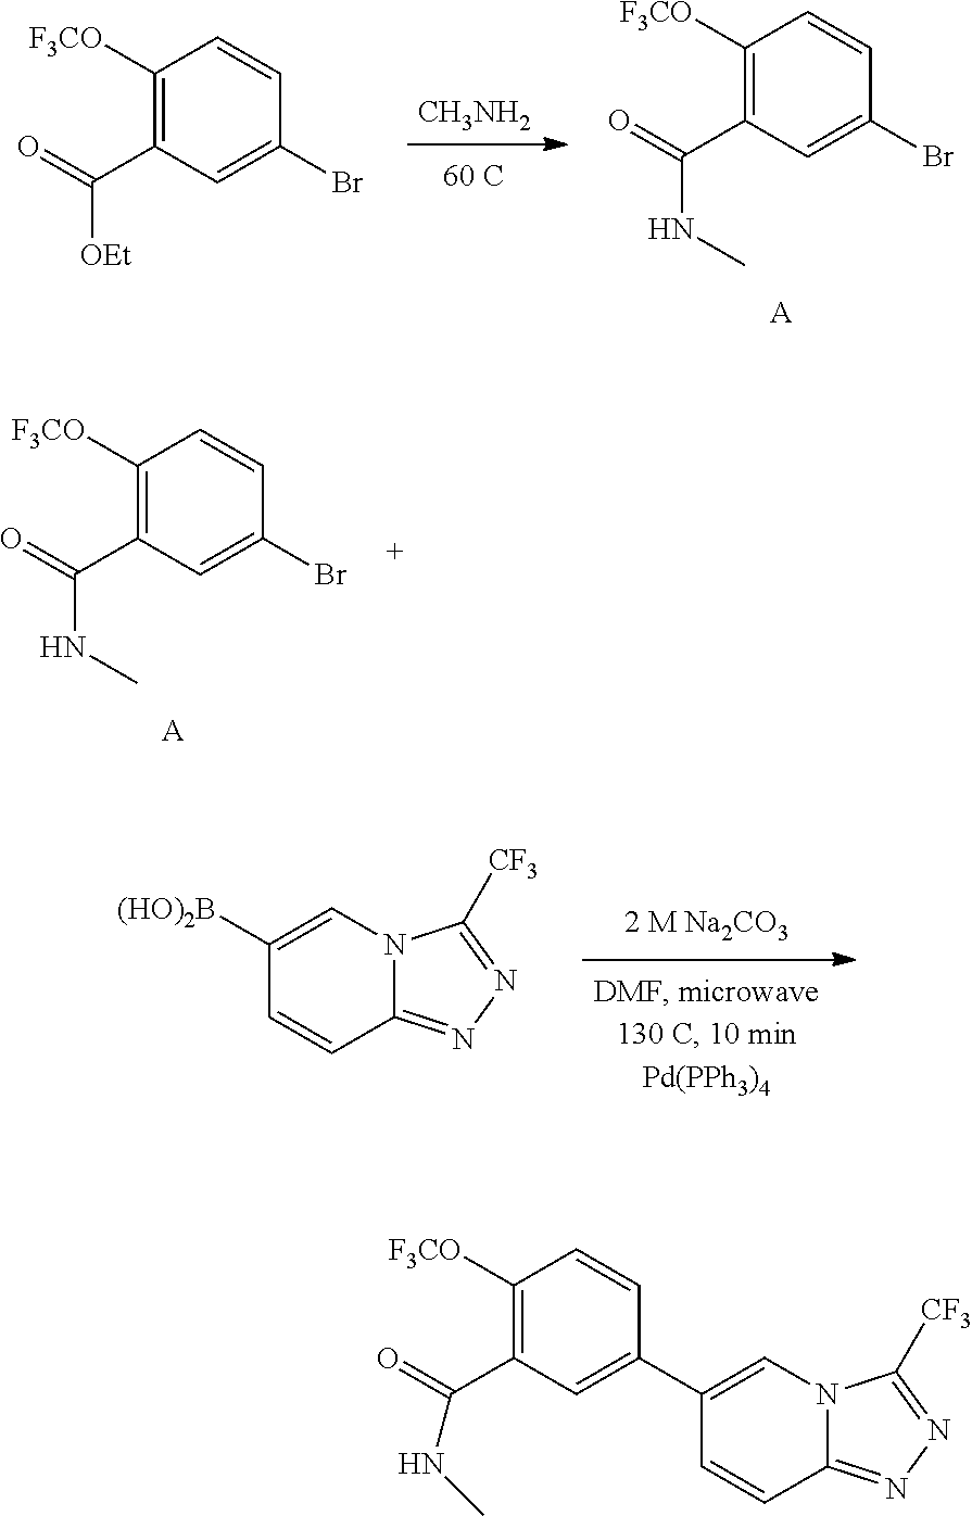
C1([(HO)2B])=CN2C(=NN=C2[CF3])C=C1.C1([F3CO])=C(C([OEt])=O)C=C(Br)C=C1.C1([F3CO])=C(C(NC)=O)C=C(Br)C=C1.[A].[CH3NH2].C1([F3CO])=C(C(NC)=O)C=C(Br)C=C1.[A].C1([F3CO])=C(C(=O)NC)C=C(C2=CN3C(=NN=C3[CF3])C=C2)C=C1
